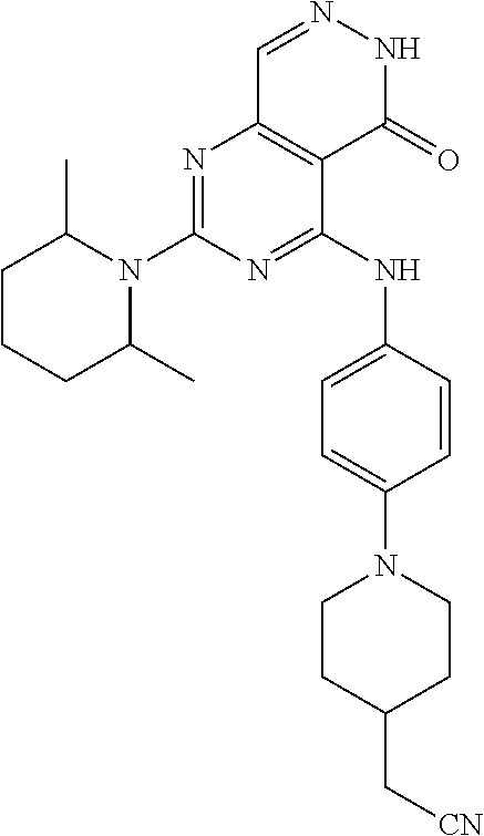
C1CCC(C)N(C2=NC3=C(C(NC4=CC=C(N5CCC(C[CN])CC5)C=C4)=N2)C(=O)NN=C3)C1C
